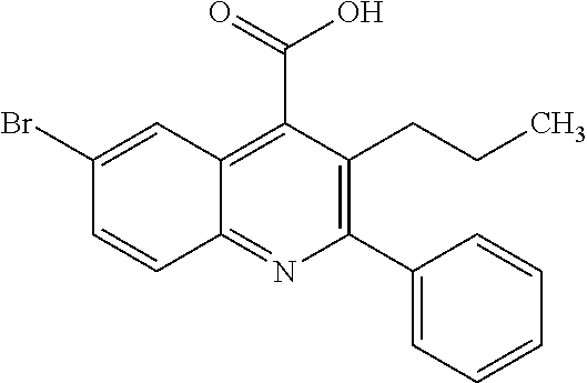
C1(Br)=CC2=C(C(=O)O)C(CCC)=C(C3=CC=CC=C3)N=C2C=C1
